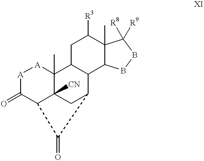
[A]1[A]C2(C)C3C(C4C(C)(C([R3])C3)C([R8])([R9])BB4)C3CC2([CN])C(C1=O)C3=O
